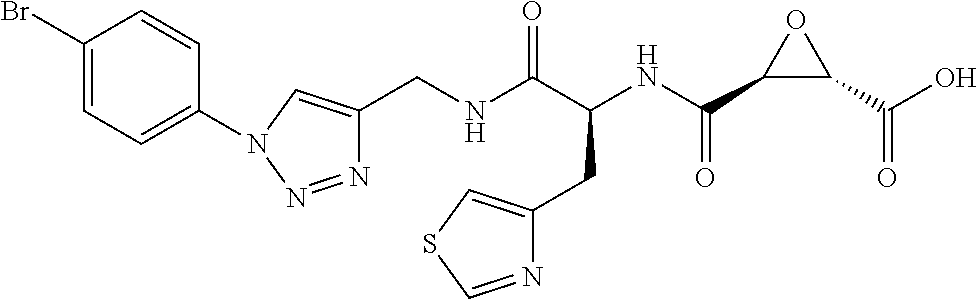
N1=NN(C2=CC=C(Br)C=C2)C=C1CNC(C(NC(C1C(C(O)=O)O1)=O)CC1=CSC=N1)=O
